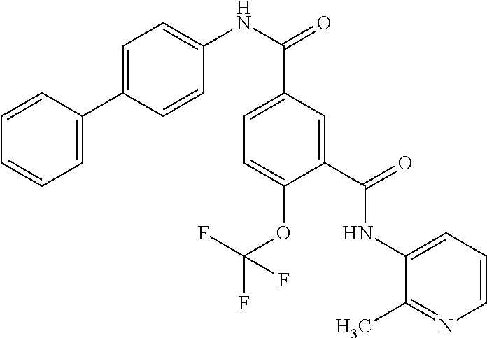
C1=CC=CC=C1C1=CC=C(NC(C2=CC=C(OC(F)(F)F)C(C(=O)NC3=CC=CN=C3C)=C2)=O)C=C1
